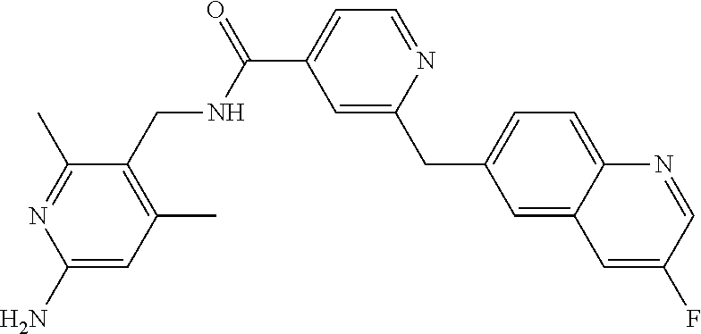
C1(C)=NC(N)=CC(C)=C1CNC(C1=CC=NC(CC2=CC=C3C(=C2)C=C(F)C=N3)=C1)=O
